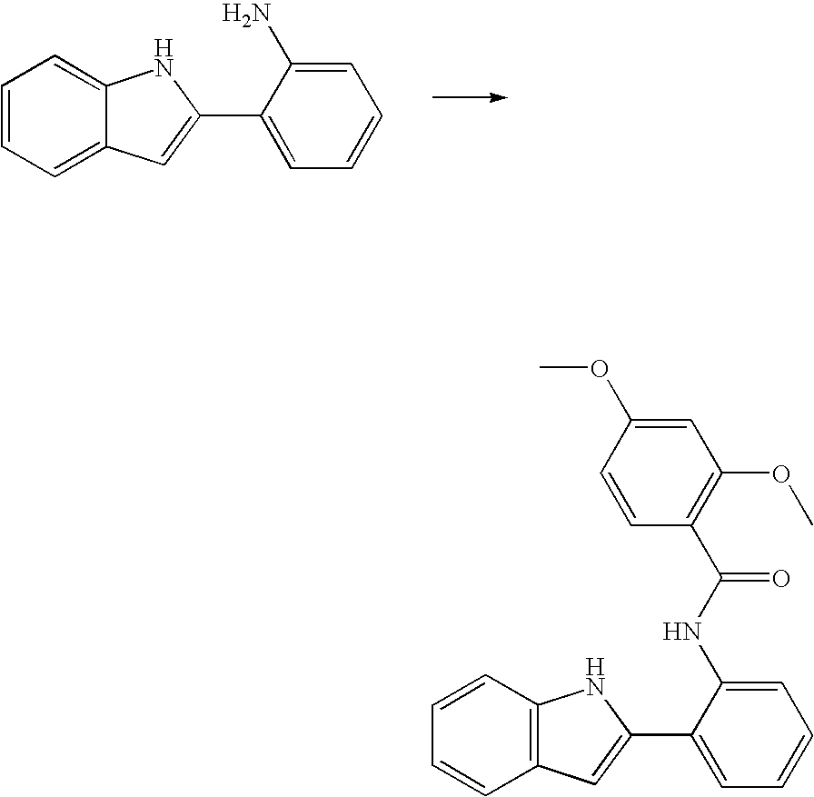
C1=CC=C2C(=C1)NC(C1=CC=CC=C1N)=C2.C1=CC2=C(C=C1)C=C(C1=CC=CC=C1NC(=O)C1=C(OC)C=C(OC)C=C1)N2
